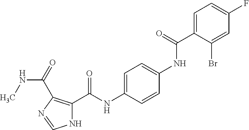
C1=C(C(NC2=CC=C(NC(C3=C(C(=O)NC)N=CN3)=O)C=C2)=O)C(Br)=CC(F)=C1
